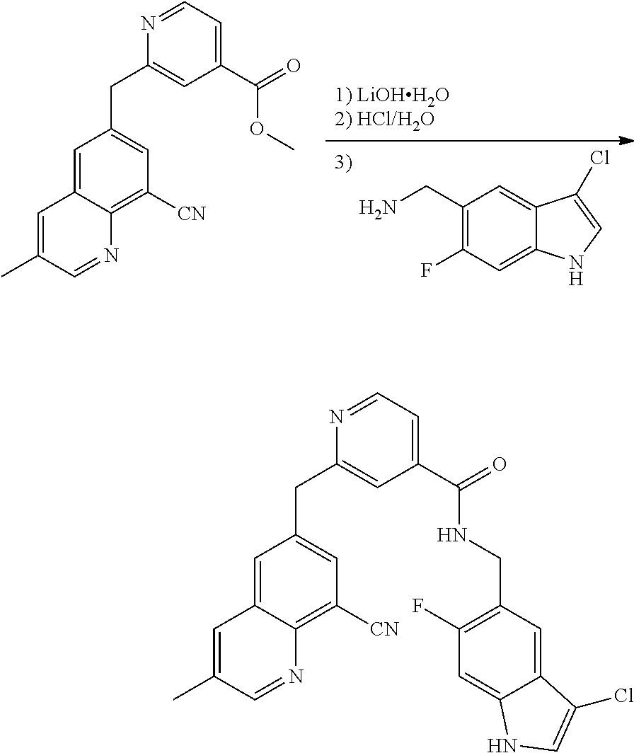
C1(CN)=C(F)C=C2C(=C1)C(Cl)=CN2.C1(C)=CC2=CC(CC3=CC(C(=O)OC)=CC=N3)=CC([CN])=C2N=C1.C1(C)=CC2=CC(CC3=CC(C(=O)NCC4=C(F)C=C5C(=C4)C(Cl)=CN5)=CC=N3)=CC([CN])=C2N=C1
